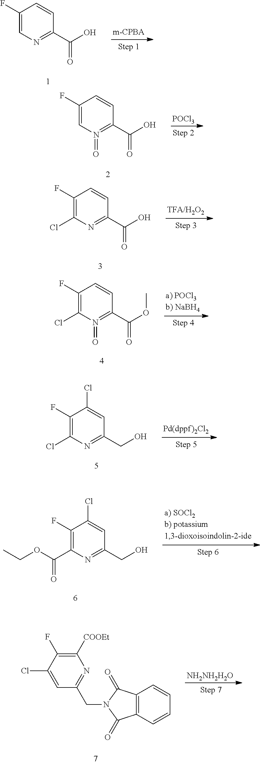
C1(F)=CN=C(C(O)=O)C=C1.C1(F)=CN(=O)=C(C(O)=O)C=C1.[POCl3].C1(F)=C(Cl)N=C(C(O)=O)C=C1.C1(F)=C(Cl)N(=O)=C(C(OC)=O)C=C1.C1(F)=C(Cl)N=C(CO)C=C1Cl.C1(F)=C(C(OCC)=O)N=C(CO)C=C1Cl.C12=C(C=CC=C1)C(=O)N(CC1=NC([COOEt])=C(F)C(Cl)=C1)C2=O.[NH2NH2H2O]
